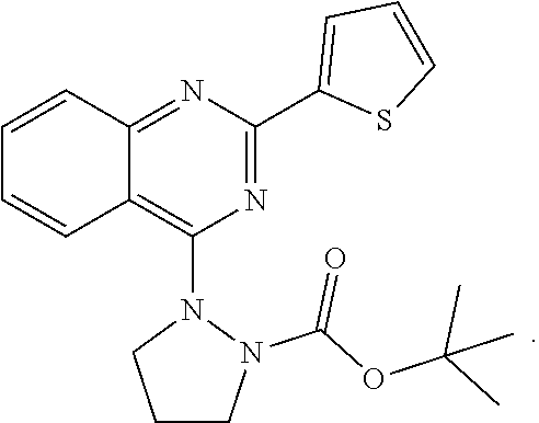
C12=C(N3CCCN3C(=O)OC(C)(C)C)N=C(C3=CC=CS3)N=C1C=CC=C2
